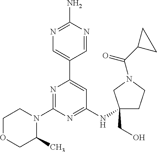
N1=C(N)N=CC(C2=CC(NC3(CO)CCN(C(C4CC4)=O)C3)=NC(N3CCOCC3C)=N2)=C1
